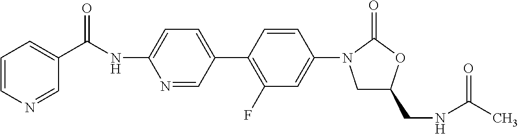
N(C1=CC=C(C2=C(F)C=C(N3CC(CNC(C)=O)OC3=O)C=C2)C=N1)C(C1=CC=CN=C1)=O
